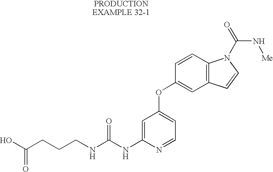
C1=C(NC(NCCCC(O)=O)=O)N=CC=C1OC1=CC2=C(C=C1)N(C(=O)N[Me])C=C2
